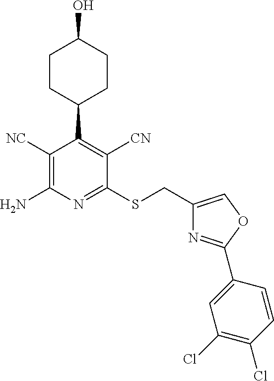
C1([NC])=C(N)N=C(SCC2=COC(C3=CC(Cl)=C(Cl)C=C3)=N2)C([CN])=C1C1CCC(O)CC1
